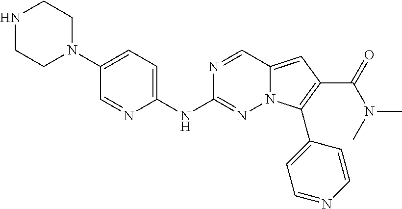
N1CCN(C2=CC=C(NC3=NN4C(=CC(C(N(C)C)=O)=C4C4=CC=NC=C4)C=N3)N=C2)CC1
